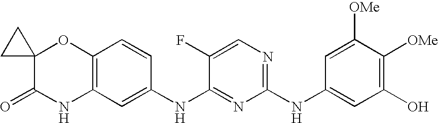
C12(C(=O)NC3=C(O1)C=CC(NC1=NC(NC4=CC(O)=C([OMe])C([OMe])=C4)=NC=C1F)=C3)CC2
